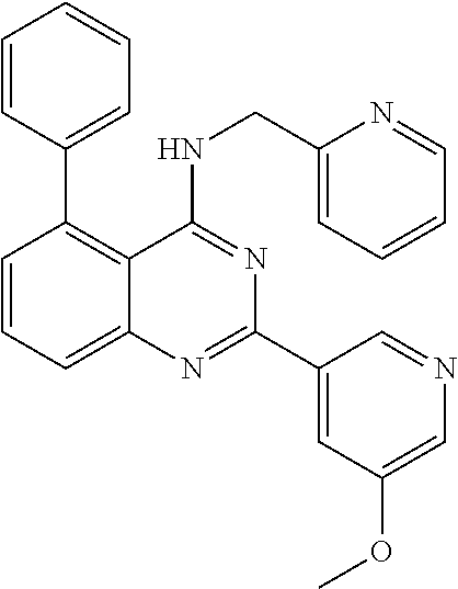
C1=CC=CC=C1C1=C2C(=CC=C1)N=C(C1=CC(OC)=CN=C1)N=C2NCC1=CC=CC=N1
